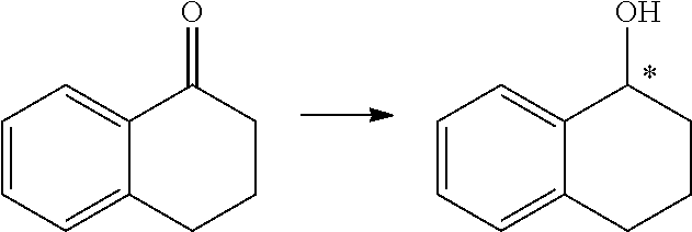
C12=CC=CC=C1CCCC2O.C12=CC=CC=C1CCCC2=O
